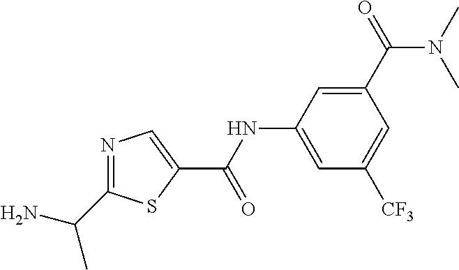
N1=C(C(C)N)SC(C(NC2=CC([CF3])=CC(C(=O)N(C)C)=C2)=O)=C1
